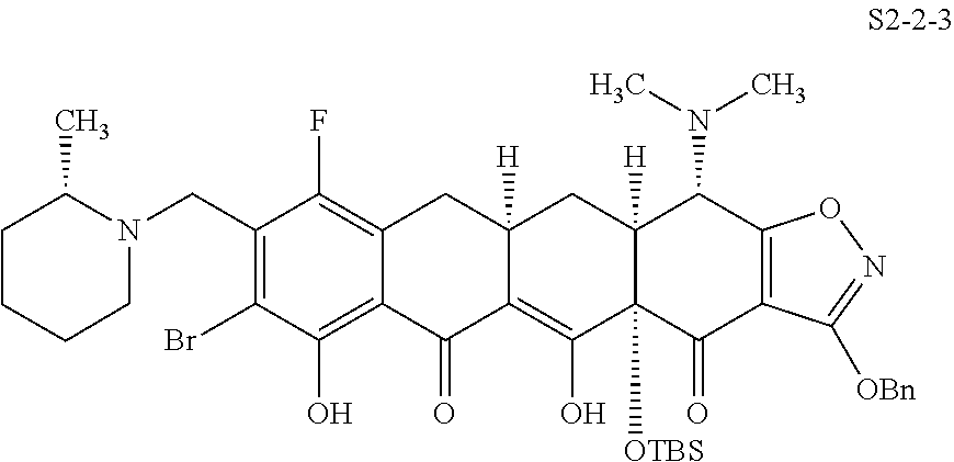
C1(CN2CCCCC2C)=C(Br)C(O)=C2C(=C1F)CC1([H])C(=C(O)C3([OTBS])C([H])(C1)C(N(C)C)C1=C(C3=O)C([OBn])=NO1)C2=O
